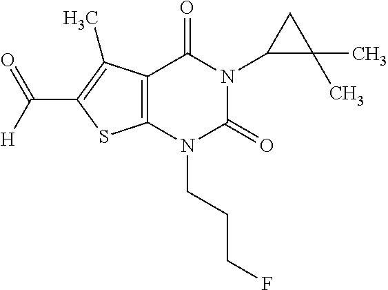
C12=C(N(CCCF)C(=O)N(C3C(C)(C)C3)C1=O)SC(C([H])=O)=C2C
